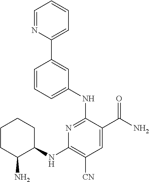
C1=NC(C2=CC(NC3=NC(NC4CCCCC4N)=C([CN])C=C3C(N)=O)=CC=C2)=CC=C1
